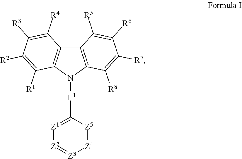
N1([L1]C2=[Z1][Z2]=[Z3][Z4]=[Z5]2)C2=C(C3=C1C([R1])=C([R2])C([R3])=C3[R4])C([R5])=C([R6])C([R7])=C2[R8]
